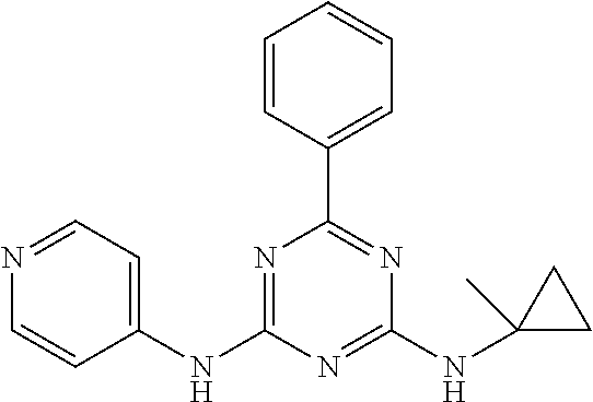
C1(NC2=NC(C3=CC=CC=C3)=NC(NC3(C)CC3)=N2)=CC=NC=C1
